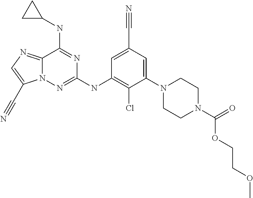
C1=C(C#N)C=C(N2CCN(C(=O)OCCOC)CC2)C(Cl)=C1NC1=NN2C(=NC=C2C#N)C(NC2CC2)=N1
